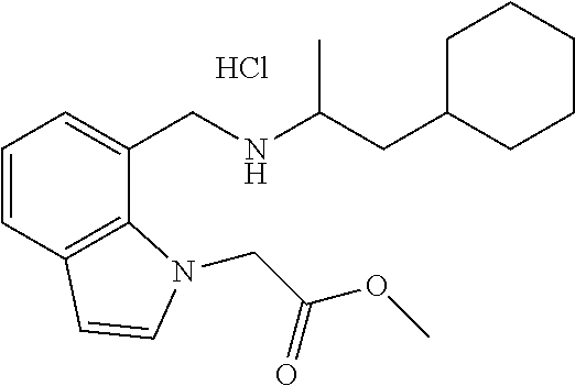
C1=CC2=C(C(CNC(CC3CCCCC3)C)=C1)N(CC(OC)=O)C=C2.Cl
